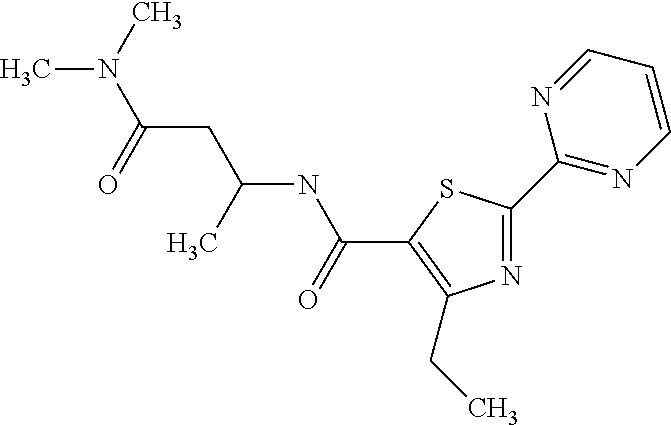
N1=C(C2=NC=CC=N2)SC(C(NC(CC(N(C)C)=O)C)=O)=C1CC
